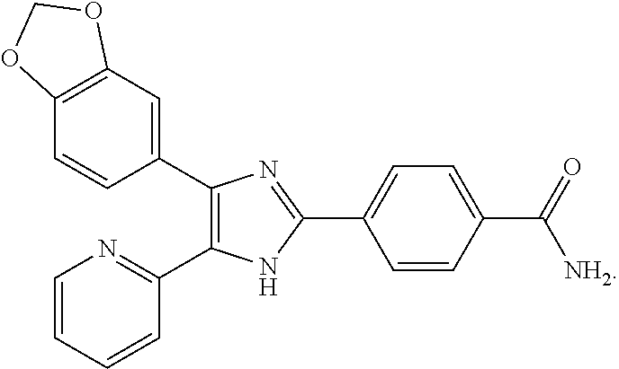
C12=C(C=C(C3=C(C4=NC=CC=C4)NC(C4=CC=C(C(=O)[NH2])C=C4)=N3)C=C1)OCO2
